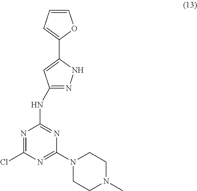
N1=C(Cl)N=C(N2CCN(C)CC2)N=C1NC1=NNC(C2=CC=CO2)=C1
